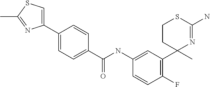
C1CC(C)(C2=C(F)C=CC(NC(C3=CC=C(C4=CSC(C)=N4)C=C3)=O)=C2)N=C(N)S1
